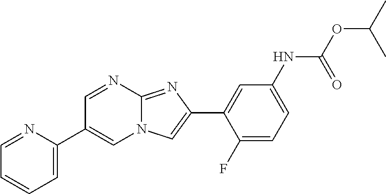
C1=NC2=NC(C3=CC(NC(OC(C)C)=O)=CC=C3F)=CN2C=C1C1=CC=CC=N1
